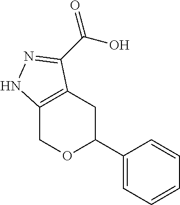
C12=C(CC(C3=CC=CC=C3)OC1)C(C(O)=O)=NN2
